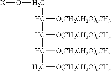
[X]OCC(C(C(C[O(CH2CH2O)nCH3])[O(CH2CH2O)nCH3])[O(CH2CH2O)nCH3])[O(CH2CH2O)nCH3]
